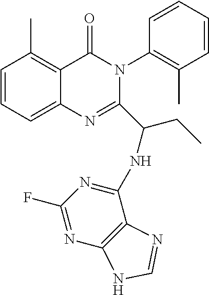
C1=CC=C2C(=C1C)C(=O)N(C1=C(C)C=CC=C1)C(C(NC1=NC(F)=NC3=C1N=CN3)CC)=N2
